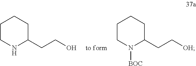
C1CNC(CCO)CC1.C1CN([BOC])C(CC[OH])CC1
